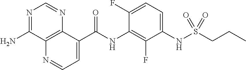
O=C(NC1=C(F)C(NS(CCC)(=O)=O)=CC=C1F)C1=CC=NC2=C1N=CN=C2N
